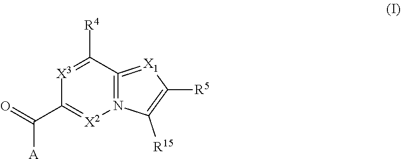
N12=C(=[X1]C([R5])=C1[R15])C([R4])=[X3]C(C(=O)[A])=[X2]2
